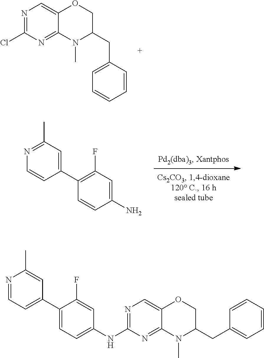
NC1=CC(F)=C(C2=CC(C)=NC=C2)C=C1.N1=C(Cl)N=C2C(=C1)OCC(CC1=CC=CC=C1)N2C.N1=C(NC2=CC=C(C3=CC=NC(C)=C3)C(F)=C2)N=C2C(=C1)OCC(CC1=CC=CC=C1)N2C
